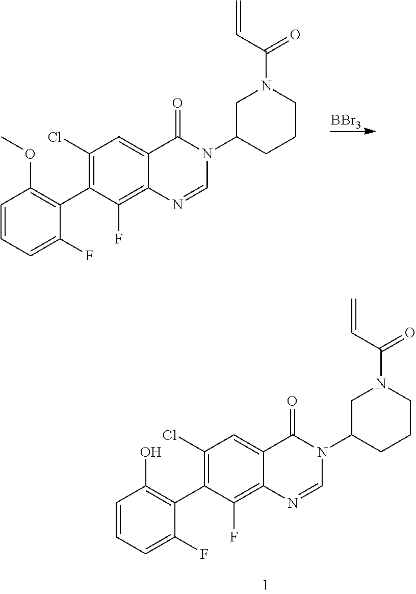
[BBr3].C1=CC=C(F)C(C2=C(Cl)C=C3C(=C2F)N=CN(C2CCCN(C(=O)C=C)C2)C3=O)=C1OC.C1=CC=C(F)C(C2=C(Cl)C=C3C(=C2F)N=CN(C2CCCN(C(=O)C=C)C2)C3=O)=C1O
